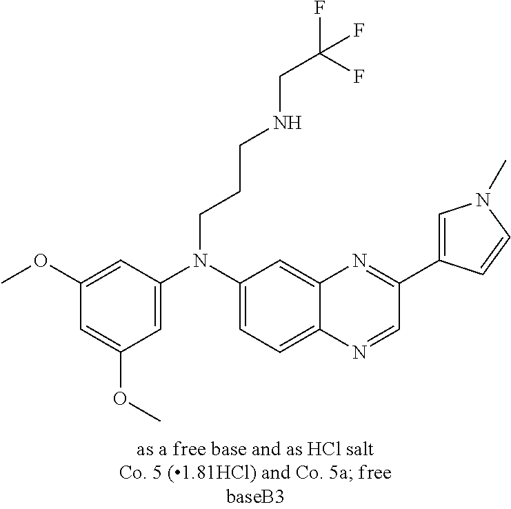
C1(OC)=CC(N(C2=CC=C3C(=C2)N=C(C2=CN(C)C=C2)C=N3)CCCNCC(F)(F)F)=CC(OC)=C1
